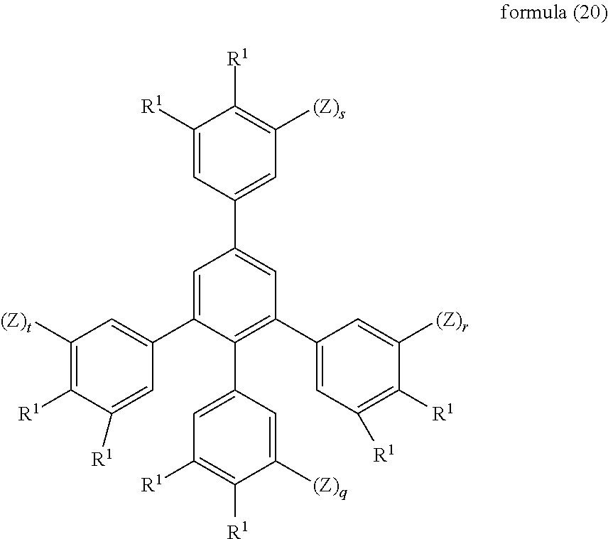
C1=C(C2=CC([(Z)t])=C([R1])C([R1])=C2)C(C2=CC([R1])=C([R1])C([(Z)q])=C2)=C(C2=CC([R1])=C([R1])C([(Z)r])=C2)C=C1C1=CC([(Z)s])=C([R1])C([R1])=C1
